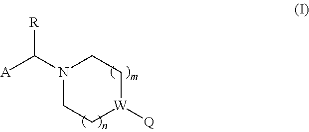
[R]C(N1CC[W]([Q])CC1)[A]
